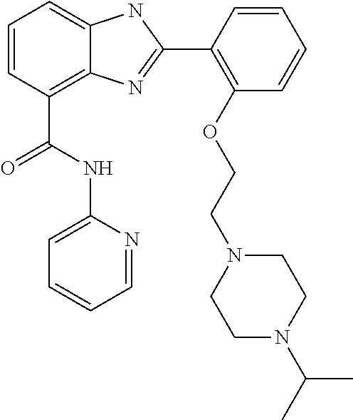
C1=CC(C(NC2=CC=CC=N2)=O)=C2C(=C1)NC(C1=C(OCCN3CCN(C(C)C)CC3)C=CC=C1)=N2
